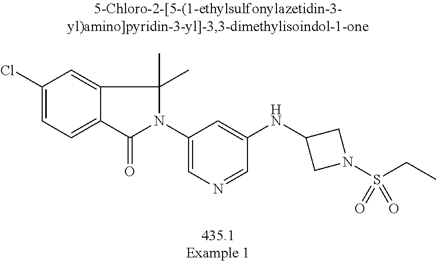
C1(Cl)=CC=C2C(=C1)C(C)(C)N(C1=CN=CC(NC3CN(S(CC)(=O)=O)C3)=C1)C2=O
